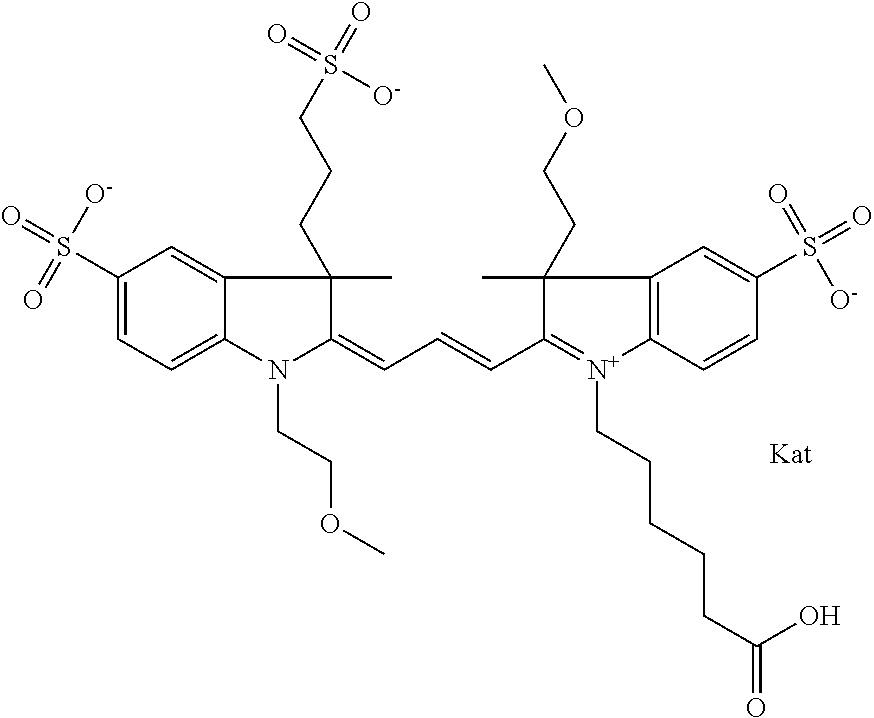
C1(=CC=CC2=[N+](CCCCCC(=O)O)C3=C(C=C(S(=O)(=O)[O-])C=C3)C2(CCOC)C)N(CCOC)C2=CC=C(S(=O)([O-])=O)C=C2C1(C)CCCS(=O)([O-])=O
